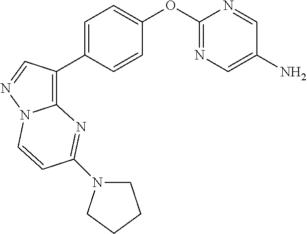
C1=CC(C2=C3N(N=C2)C=CC(N2CCCC2)=N3)=CC=C1OC1=NC=C(N)C=N1
